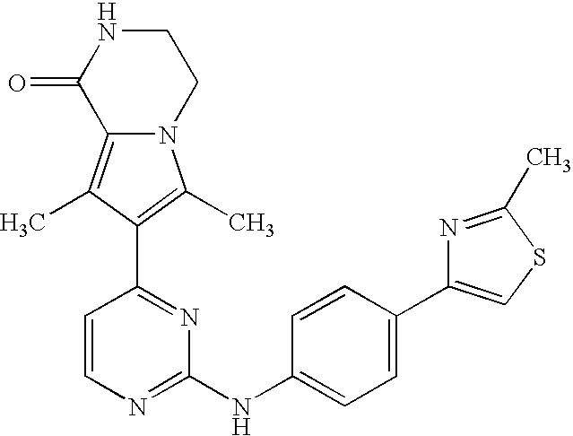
N12C(=C(C)C(C3=NC(NC4=CC=C(C5=CSC(C)=N5)C=C4)=NC=C3)=C1C)C(=O)NCC2
